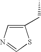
CCC1=CN=CS1
